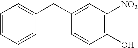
C1=CC=CC(CC2=CC([NO2])=C(O)C=C2)=C1
